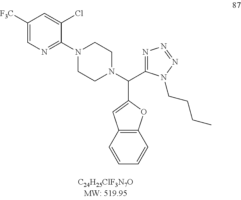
C1([F3C])=CN=C(N2CCN(C(C3=NN=NN3CCCC)C3=CC4=C(O3)C=CC=C4)CC2)C(Cl)=C1
